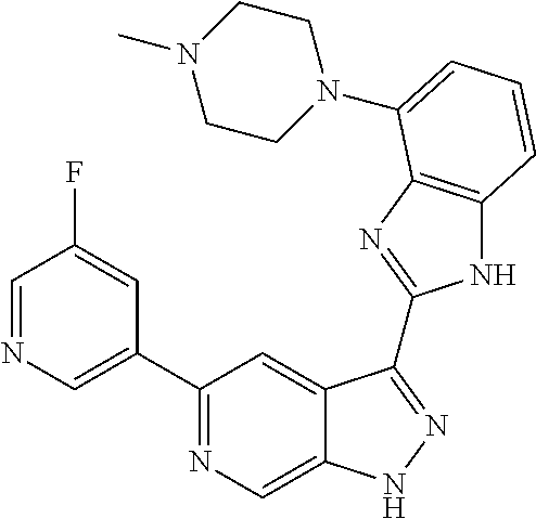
C1(C2=NC=C3C(=C2)C(C2=NC4=C(N2)C=CC=C4N2CCN(C)CC2)=NN3)=CN=CC(F)=C1
